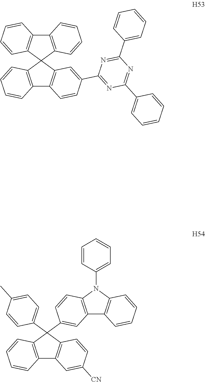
C12=C(C3(C4=C1C=CC(C1=NC(C5=CC=CC=C5)=NC(C5=CC=CC=C5)=N1)=C4)C1=C(C4=C3C=CC=C4)C=CC=C1)C=CC=C2.C12=C(C(C3=CC4=C(C=C3)N(C3=CC=CC=C3)C3=C4C=CC=C3)(C3=CC=C(C)C=C3)C3=C1C=C([CN])C=C3)C=CC=C2
